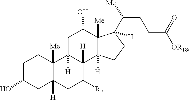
C1C(O)CC2([H])C([Me])(C1)C1([H])C([H])(C([R7])C2)C2([H])C([Me])(C(O)C1)C(C([Me])CCC([OR18])=O)([H])CC2
